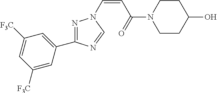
C1CC(O)CCN1C(=O)C=CN1N=C(C2=CC([F3C])=CC([F3C])=C2)N=C1
